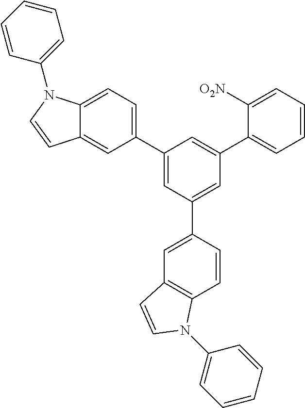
C12=CC=C(C3=CC(C4=CC5=C(C=C4)N(C4=CC=CC=C4)C=C5)=CC(C4=CC=CC=C4[O2N])=C3)C=C1C=CN2C1=CC=CC=C1
